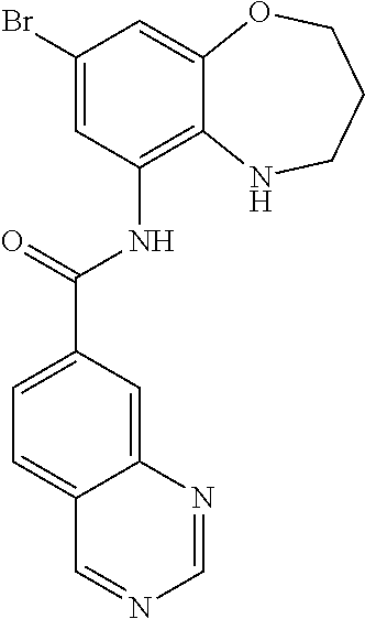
C1(Br)=CC(NC(=O)C2=CC=C3C(=C2)N=CN=C3)=C2C(=C1)OCCCN2
